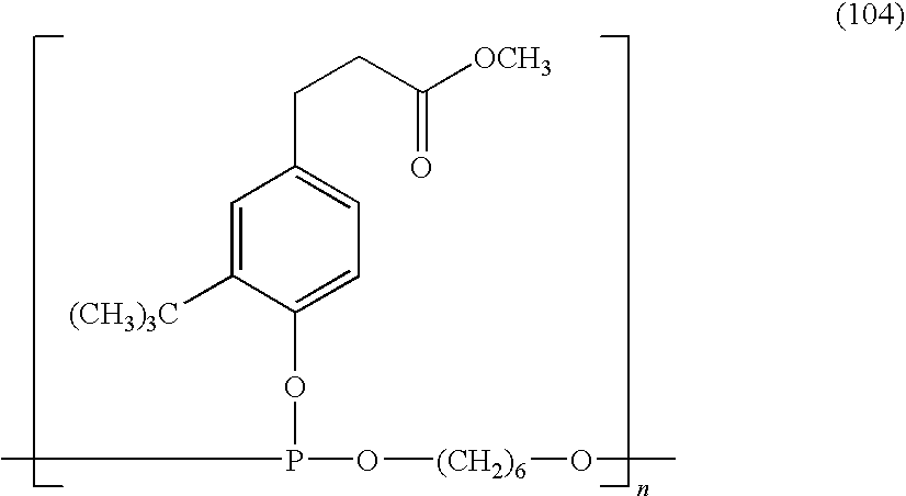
C1=C([(CH3)3C])C(OP(C)O[(CH2)6]OC)=CC=C1CCC([OCH3])=O
